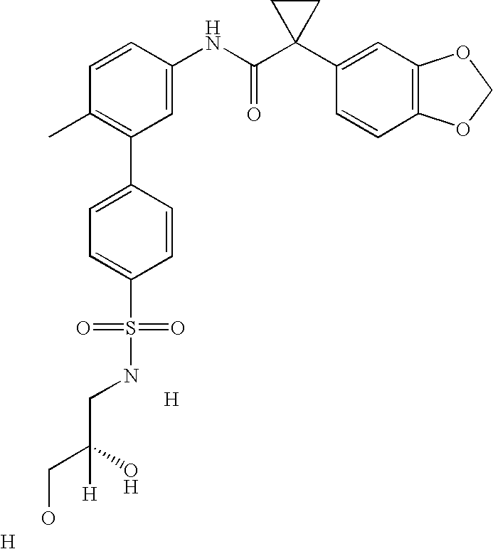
C1=CC(NC(C2(C3=CC4=C(C=C3)OCO4)CC2)=O)=CC(C2=CC=C(S(=O)(=O)NCC(CO)(O)[H])C=C2)=C1C.[H].[H]
